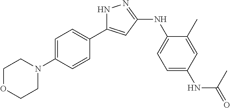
N1C(C2=CC=C(N3CCOCC3)C=C2)=CC(NC2=CC=C(NC(=O)C)C=C2C)=N1
